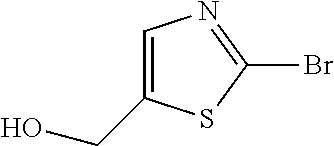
C1=C(CO)SC(Br)=N1
